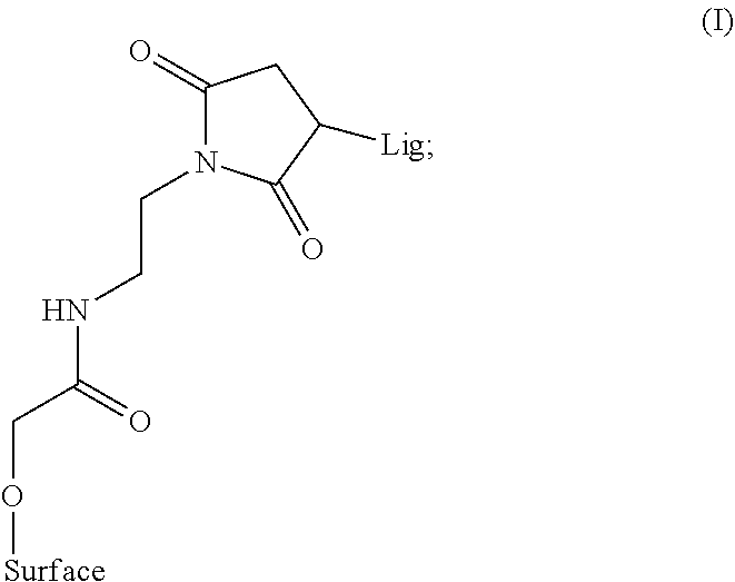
C1(=O)N(CCNC(CO[Surface])=O)C(=O)C([Lig])C1
